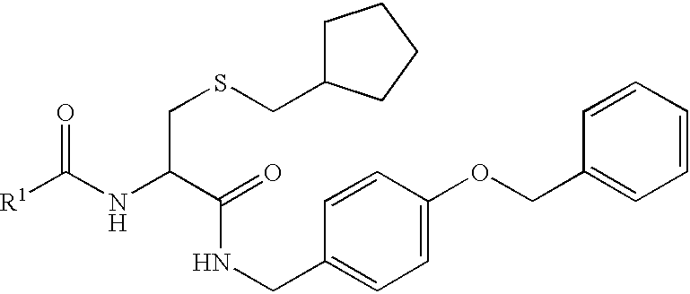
[R1]C(NC(C(=O)NCC1=CC=C(OCC2=CC=CC=C2)C=C1)CSCC1CCCC1)=O
